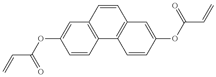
C=CC(=O)OC1=CC2=C(C=C1)C1=C(C=C2)C=C(OC(=O)C=C)C=C1
